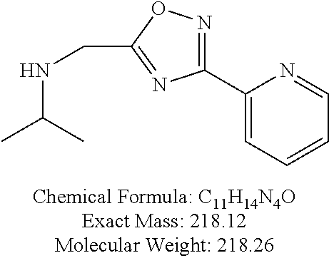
N(CC1=NC(C2=CC=CC=N2)=NO1)C(C)C
